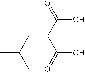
CC(CC(C(=O)O)C(=O)O)C
